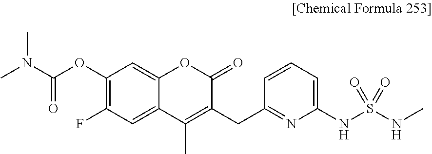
C12=CC(F)=C(OC(N(C)C)=O)C=C1OC(=O)C(CC1=NC(NS(NC)(=O)=O)=CC=C1)=C2C
